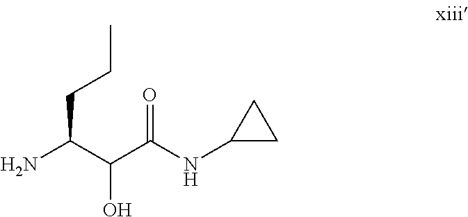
NC(C(O)C(NC1CC1)=O)CCC
